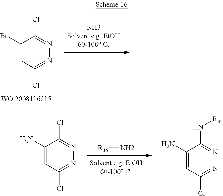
[R35]N.C1(N)=CC(Cl)=NN=C1Cl.C1(N)=CC(Cl)=NN=C1N[R35].C1(Br)=CC(Cl)=NN=C1Cl
